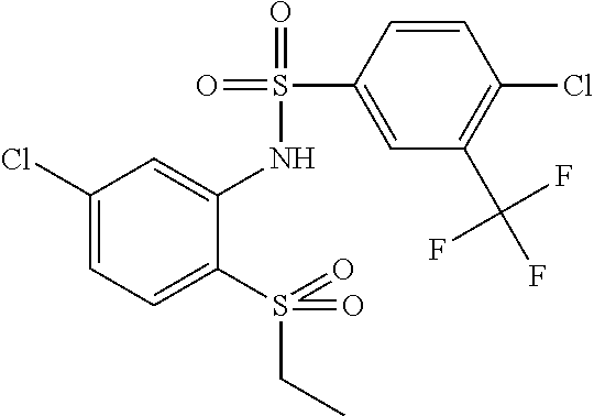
C1(Cl)=CC=C(S(CC)(=O)=O)C(NS(=O)(=O)C2=CC(C(F)(F)F)=C(Cl)C=C2)=C1
